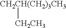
[CH2CH(CH2)3CH3][CH2CH3]
